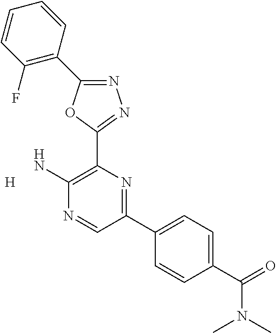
N1=C(C2=C(F)C=CC=C2)OC(C2=C(N)N=CC(C3=CC=C(C(=O)N(C)C)C=C3)=N2)=N1.[H]
